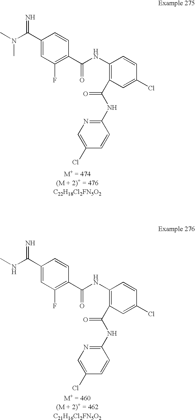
C1(C(=N)N(C)C)=CC(F)=C(C(NC2=C(C(NC3=NC=C(Cl)C=C3)=O)C=C(Cl)C=C2)=O)C=C1.C1(C(=N)NC)=CC(F)=C(C(NC2=C(C(NC3=NC=C(Cl)C=C3)=O)C=C(Cl)C=C2)=O)C=C1
